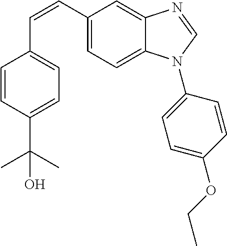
C(=CC1=CC=C2C(=C1)N=CN2C1=CC=C(OCC)C=C1)C1=CC=C(C(C)(C)O)C=C1
